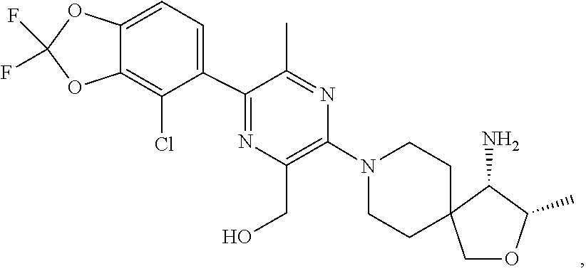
C1CN(C2=C(CO)N=C(C3=CC=C4C(=C3Cl)OC(F)(F)O4)C(C)=N2)CCC12COC(C)C2N
